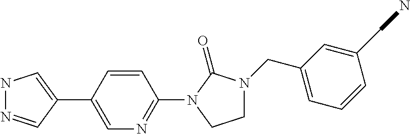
N1N=CC(C2=CN=C(N3C(=O)N(CC4=CC=CC(CN)=C4)CC3)C=C2)=C1
